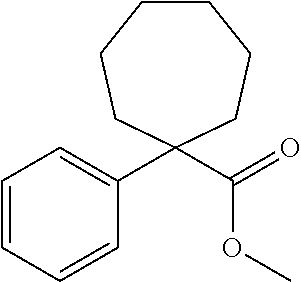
C1CCCC(C(=O)OC)(C2=CC=CC=C2)CC1
